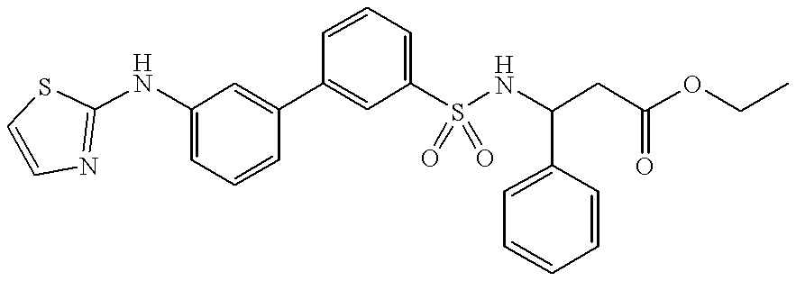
C1=C(NC2=NC=CS2)C=C(C2=CC(S(NC(C3=CC=CC=C3)CC(=O)OCC)(=O)=O)=CC=C2)C=C1
